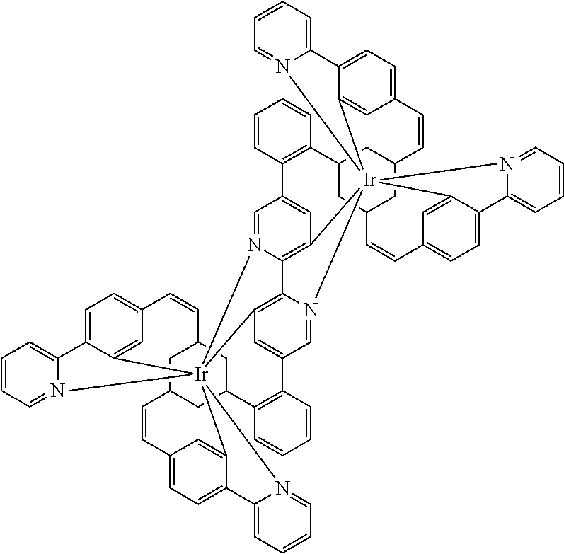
C1=CC2=C(C=C1)C1CC3CC(C1)C=CC1=CC=C4C(=C1)[Ir]15(C6=C7N(=CC2=C6)[Ir]2689C%10=C7N1=CC(=C%10)C1=C(C=CC=C1)C1CC(CC(C1)C=CC1=CC=C(C2=C1)C1=CC=CC=N61)C=CC1=CC=C(C8=C1)C1=CC=CC=N91)(C1=CC(=CC=C1C1=CC=CC=N51)C=C3)N1=CC=CC=C41
